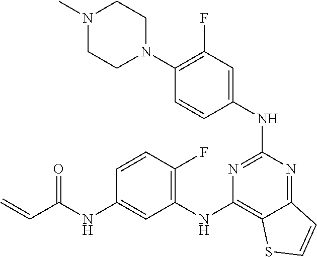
C=CC(NC1=CC(NC2=C3C(=NC(NC4=CC(F)=C(N5CCN(C)CC5)C=C4)=N2)C=CS3)=C(F)C=C1)=O
